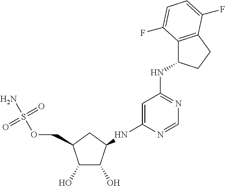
C1(O)C(O)C(NC2=CC(NC3C4=C(CC3)C(F)=CC=C4F)=NC=N2)CC1COS(N)(=O)=O
